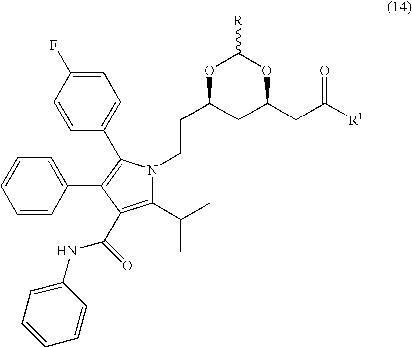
O1C(CCN2C(C(C)C)=C(C(NC3=CC=CC=C3)=O)C(C3=CC=CC=C3)=C2C2=CC=C(F)C=C2)CC(CC([R1])=O)OC1[R]
